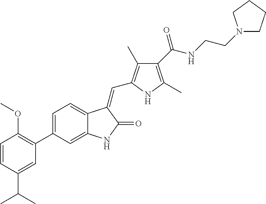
C1=C(C2=C(OC)C=CC(C(C)C)=C2)C=C2C(=C1)C(=CC1=C(C)C(C(NCCN3CCCC3)=O)=C(C)N1)C(=O)N2
